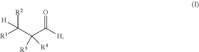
C(C(C(=O)[H])([R4])[R3])([H])([R2])[R1]
